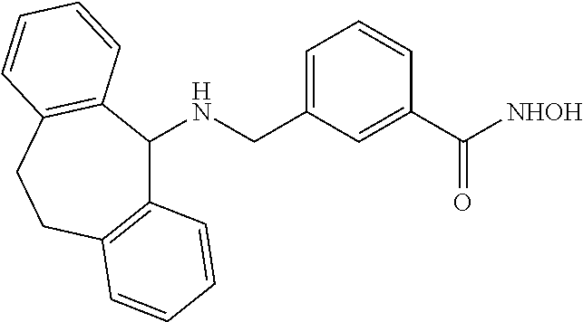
C12=C(CCC3=C(C1NCC1=CC=CC(C(=O)[NHOH])=C1)C=CC=C3)C=CC=C2
